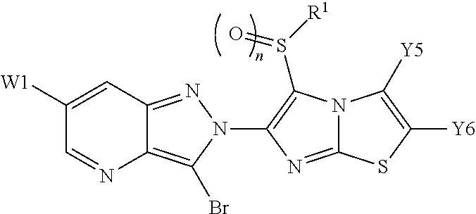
C12=C(Br)N(C3=C(S([R1])=O)N4C(=N3)SC([Y6])=C4[Y5])N=C1C=C([W1])C=N2
